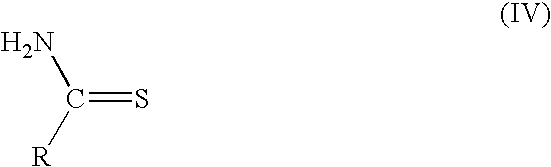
C(=S)([R])N
